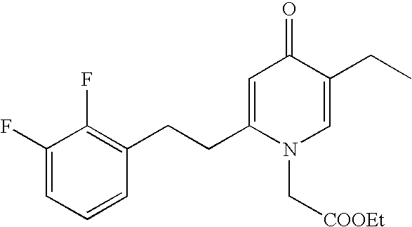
C1(F)=CC=CC(CCC2=CC(=O)C(CC)=CN2C[COOEt])=C1F
